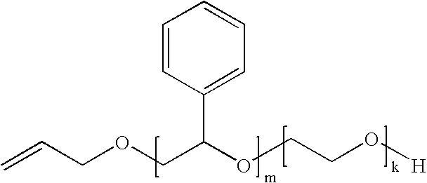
C1=CC(C(COCC=C)OCCO[H])=CC=C1
